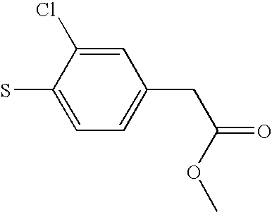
C1(Cl)=CC(CC(=O)OC)=CC=C1S
